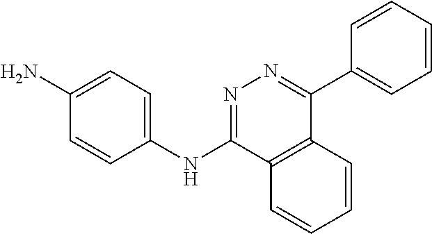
C1(NC2=NN=C(C3=CC=CC=C3)C3=C2C=CC=C3)=CC=C(N)C=C1
